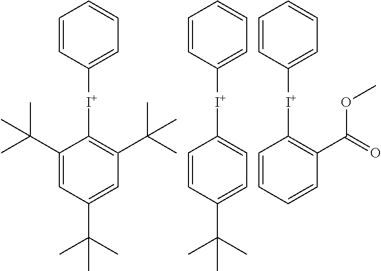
C1=CC([I+]C2=C(C(C)(C)C)C=C(C(C)(C)C)C=C2C(C)(C)C)=CC=C1.C1=CC([I+]C2=CC=C(C(C)(C)C)C=C2)=CC=C1.C1=CC([I+]C2=C(C(=O)OC)C=CC=C2)=CC=C1
